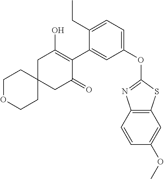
C1C2(CC(=O)C(C3=CC(OC4=NC5=C(S4)C=C(OC)C=C5)=CC=C3CC)=C1O)CCOCC2
